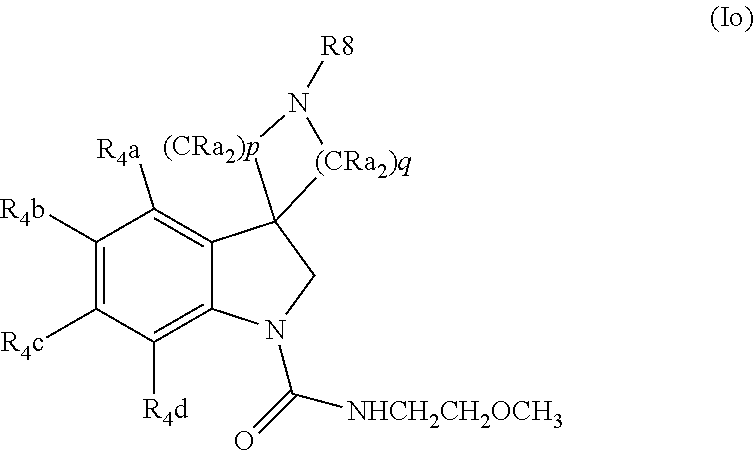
C1([R4b])=C([R4c])C([R4d])=C2C(=C1[R4a])C1(CN2C(=O)[NHCH2CH2OCH3])[(CRa2)q]N([R8])[(CRa2)p]1
